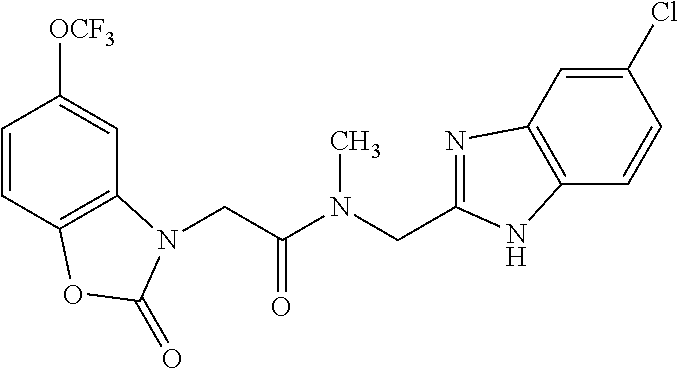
C1=CC2=C(C=C1[OCF3])N(CC(N(CC1=NC3=C(C=CC(Cl)=C3)N1)C)=O)C(=O)O2
